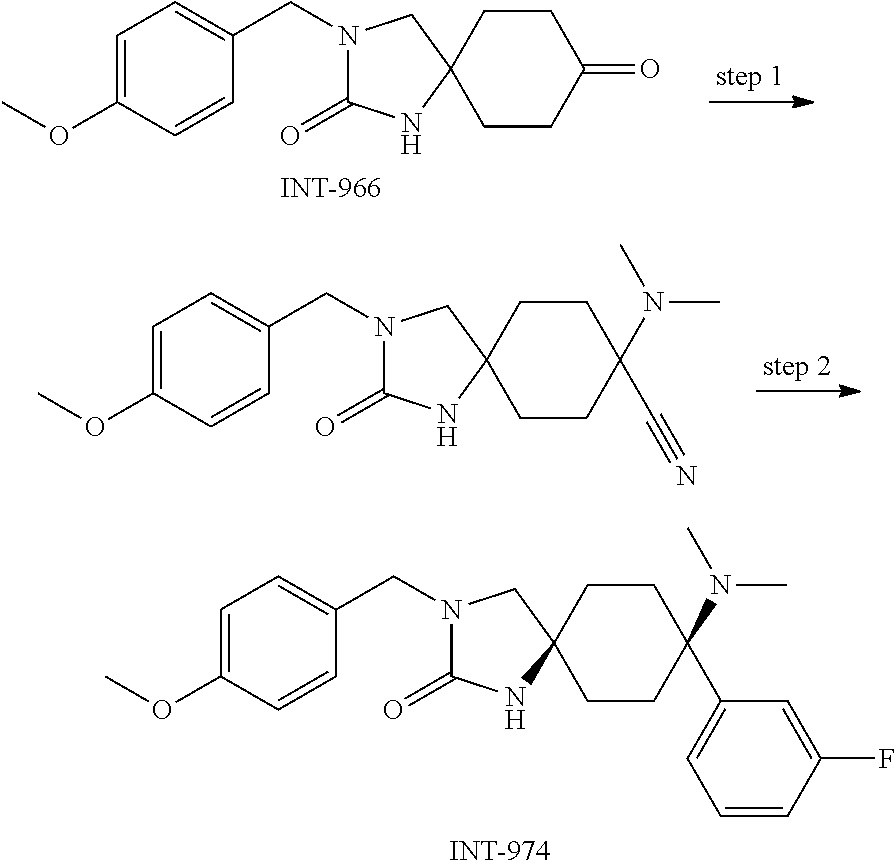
C1(=O)CCC2(CC1)CN(CC1=CC=C(OC)C=C1)C(=O)N2.C1(C#N)(N(C)C)CCC2(CC1)CN(CC1=CC=C(OC)C=C1)C(=O)N2.C1(C2=CC=CC(F)=C2)(N(C)C)CCC2(CC1)CN(CC1=CC=C(OC)C=C1)C(=O)N2
